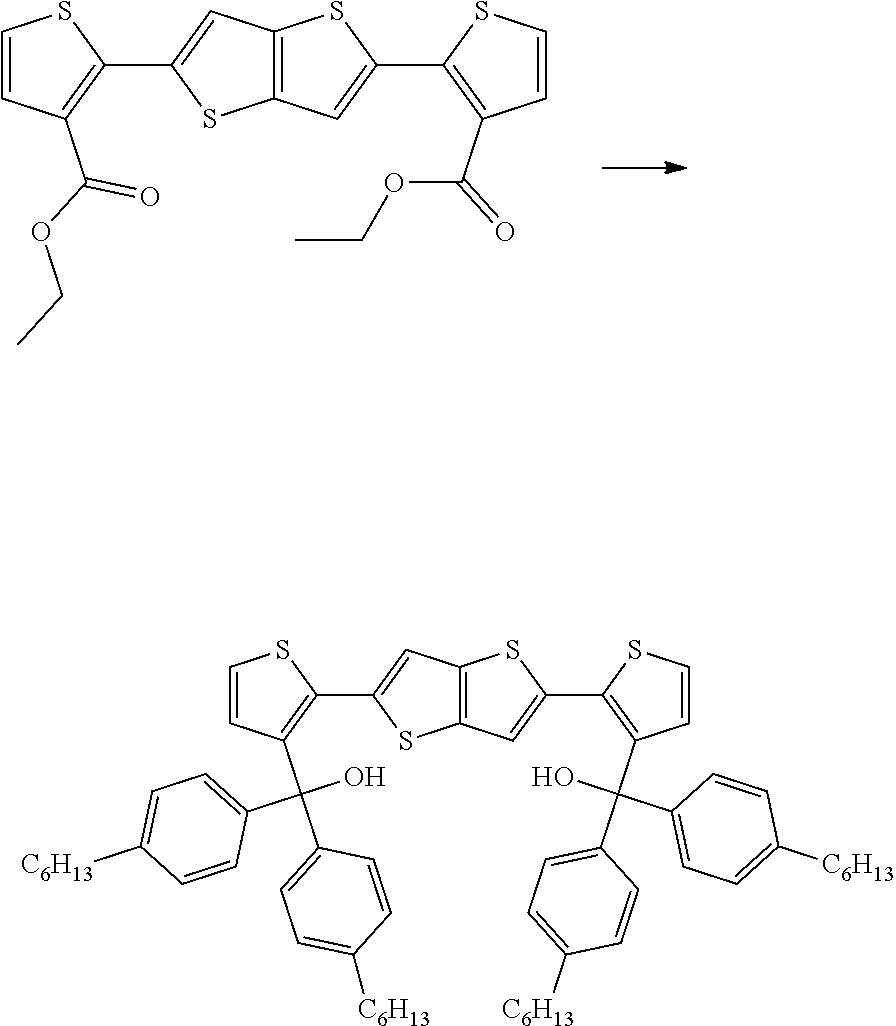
C1=CC(C(OCC)=O)=C(C2=CC3=C(S2)C=C(C2=C(C(=O)OCC)C=CS2)S3)S1.C1=CC(C(C2=CC=C([C6H13])C=C2)(O)C2=CC=C([C6H13])C=C2)=C(C2=CC3=C(S2)C=C(C2=C(C(C4=CC=C([C6H13])C=C4)(O)C4=CC=C([C6H13])C=C4)C=CS2)S3)S1
